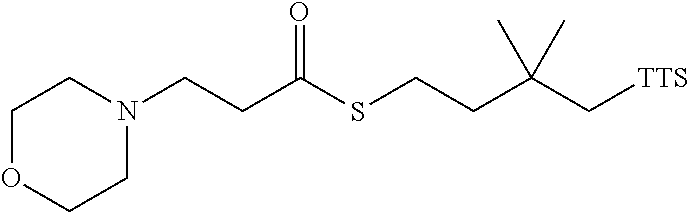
C(CC(SCCC(C[TTS])(C)C)=O)N1CCOCC1
